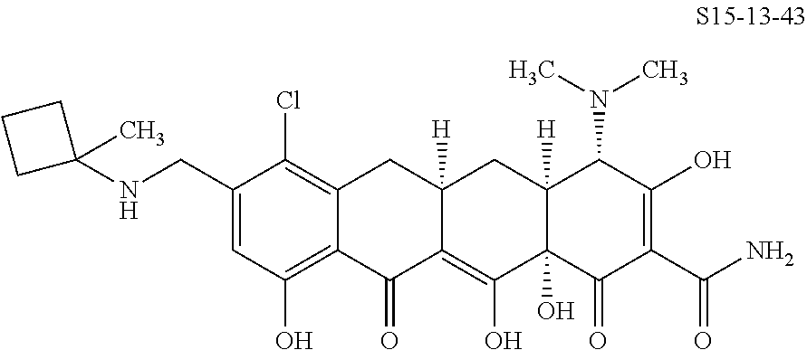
C12=C(Cl)C(CNC3(C)CCC3)=CC(O)=C1C(=O)C1=C(O)C3(O)C([H])(CC1([H])C2)C(N(C)C)C(O)=C(C(N)=O)C3=O
